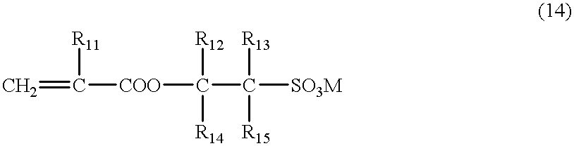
C=C([COO]C(C([SO3M])([R13])[R15])([R12])[R14])[R11]
